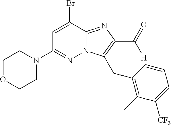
C1OCCN(C2=NN3C(=NC(C(=O)[H])=C3CC3=C(C)C([CF3])=CC=C3)C(Br)=C2)C1
